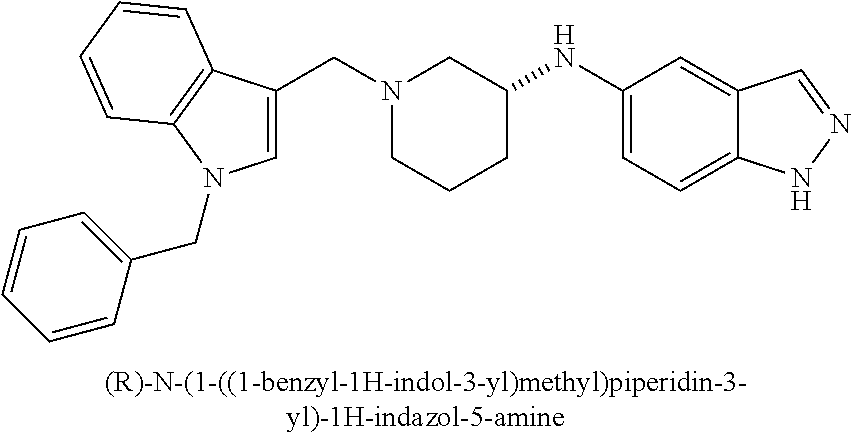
C(N1CCCC(NC2=CC=C3C(=C2)C=NN3)C1)C1=CN(CC2=CC=CC=C2)C2=C1C=CC=C2
